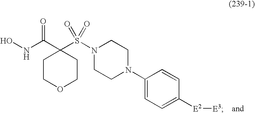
ONC(C1(S(N2CCN(C3=CC=C([E2][E3])C=C3)CC2)(=O)=O)CCOCC1)=O
